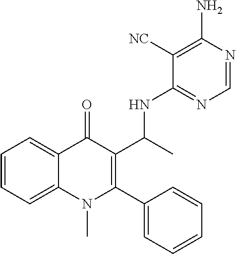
C1=CC=C2C(=C1)C(=O)C(C(C)NC1=NC=NC(N)=C1[NC])=C(C1=CC=CC=C1)N2C
